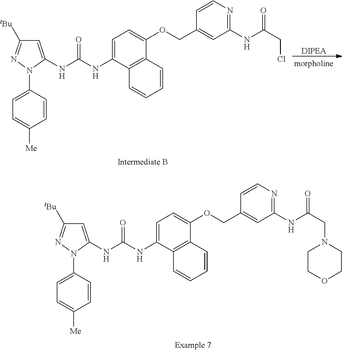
C1=C(NC(NC2=CC=C(OCC3=CC(NC(CCl)=O)=NC=C3)C3=C2C=CC=C3)=O)N(C2=CC=C([Me])C=C2)N=C1[tBu].[DIPEA].C1=C(NC(NC2=CC=C(OCC3=CC(NC(CN4CCOCC4)=O)=NC=C3)C3=C2C=CC=C3)=O)N(C2=CC=C([Me])C=C2)N=C1[tBu]
